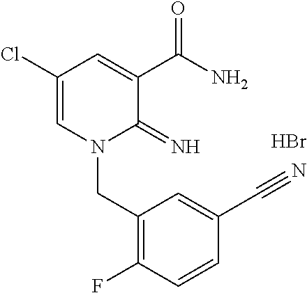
C1(Cl)=CN(CC2=C(F)C=CC(C#N)=C2)C(=N)C(C(N)=O)=C1.Br
